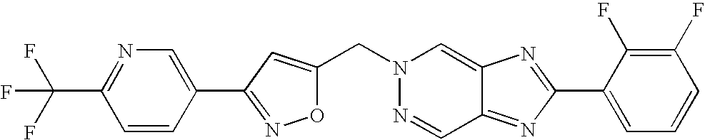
C1(CN2N=CC3=NC(C4=CC=CC(F)=C4F)=NC3=C2)=CC(C2=CN=C(C(F)(F)F)C=C2)=NO1
